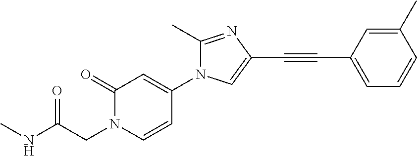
C1(=O)N(CC(NC)=O)C=CC(N2C(C)=NC(C#CC3=CC=CC(C)=C3)=C2)=C1
